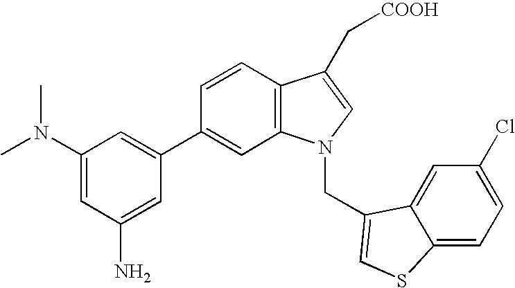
C1=CC2=C(C=C1C1=CC(N(C)C)=CC(N)=C1)N(CC1=CSC3=CC=C(Cl)C=C31)C=C2C[COOH]
